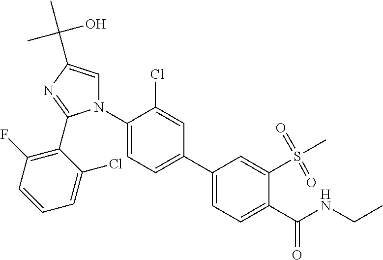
C1(C2=CC=C(C(NCC)=O)C(S(C)(=O)=O)=C2)=CC=C(N2C=C(C(O)(C)C)N=C2C2=C(F)C=CC=C2Cl)C(Cl)=C1
